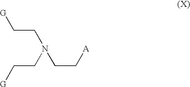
[G]CCN(CC[A])CC[G]
